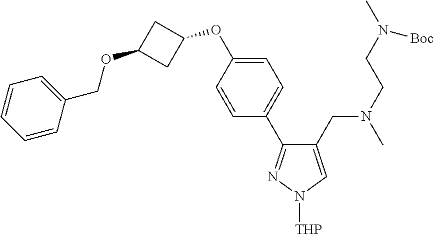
O(C1CC(OC2=CC=C(C3=NN([THP])C=C3CN(C)CCN(C)[Boc])C=C2)C1)CC1=CC=CC=C1
